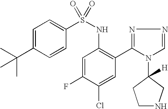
C1=C(C(C)(C)C)C=CC(S(NC2=C(C3=NN=CN3C3([H])CCNC3)C=C(Cl)C(F)=C2)(=O)=O)=C1
